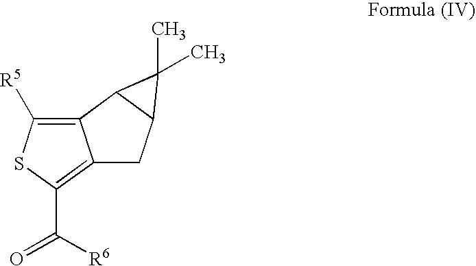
C12=C([R5])SC(C([R6])=O)=C1CC1C2C1(C)C
